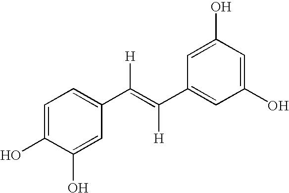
C1=C(O)C(O)=CC(C(=C([H])C2=CC(O)=CC(O)=C2)[H])=C1
